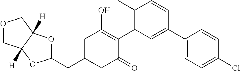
C1(CC2CC(=O)C(C3=C(C)C=CC(C4=CC=C(Cl)C=C4)=C3)=C(O)C2)OC2([H])C([H])(O1)COC2
